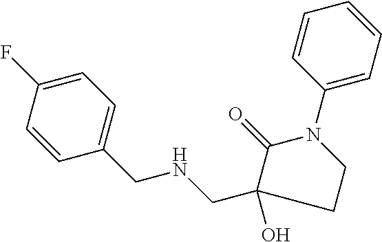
C1=C(F)C=CC(CNCC2(O)C(=O)N(C3=CC=CC=C3)CC2)=C1
